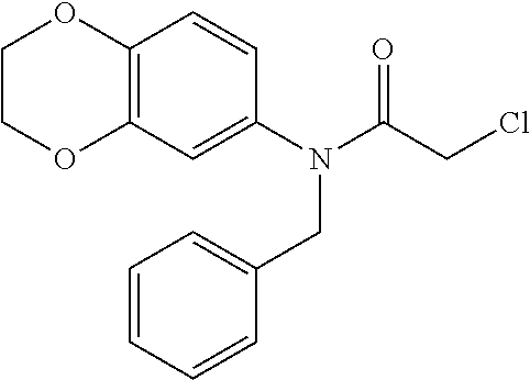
C1COC2=C(O1)C=CC(N(C(CCl)=O)CC1=CC=CC=C1)=C2
